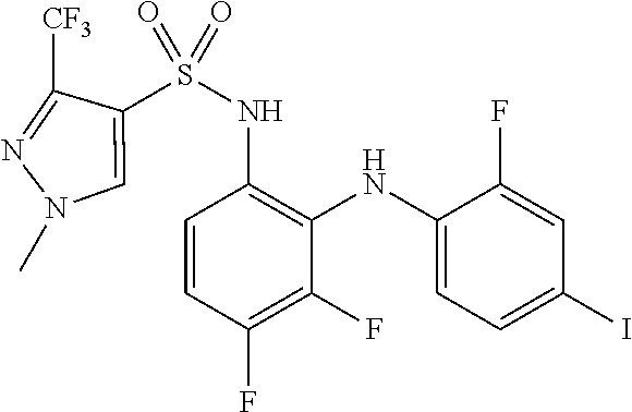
C1(NS(C2=CN(C)N=C2[CF3])(=O)=O)=C(NC2=CC=C(I)C=C2F)C(F)=C(F)C=C1
